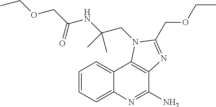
C1=CC=C2C(=C1)C1=C(C(N)=N2)N=C(COCC)N1CC(NC(COCC)=O)(C)C
